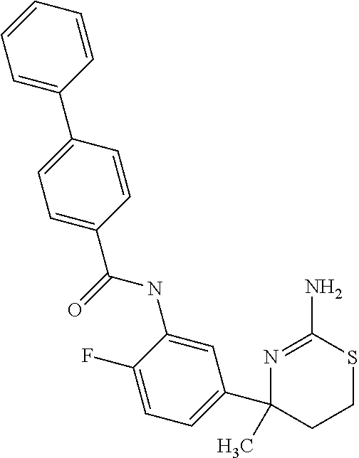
C1(C(NC2=CC(C3(C)CCSC(N)=N3)=CC=C2F)=O)=CC=C(C2=CC=CC=C2)C=C1
